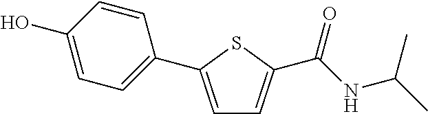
C1=C(C2=CC=C(O)C=C2)SC(C(NC(C)C)=O)=C1
